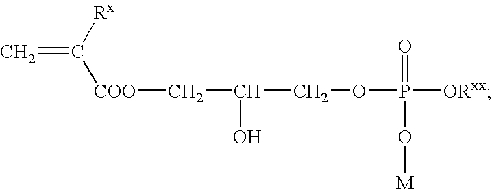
C=C([COO]CC(COP(=O)(O[M])[ORxx])O)[Rx]
